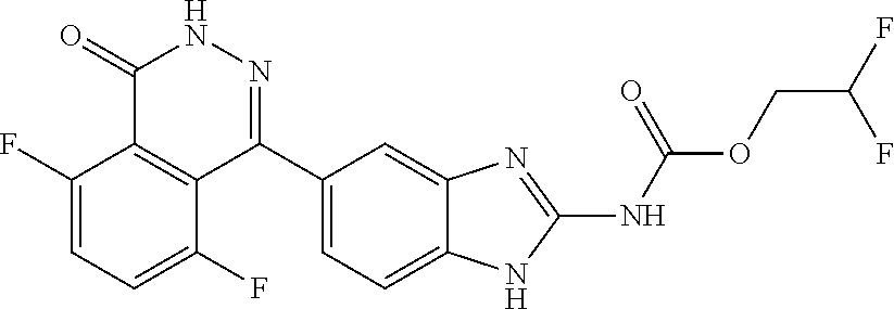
O(CC(F)F)C(=O)NC1=NC2=CC(C3=NNC(=O)C4=C3C(F)=CC=C4F)=CC=C2N1
